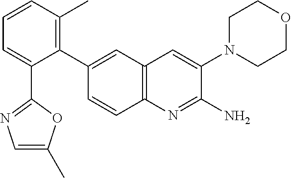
C1(C2=CC3=C(C=C2)N=C(N)C(N2CCOCC2)=C3)=C(C)C=CC=C1C1=NC=C(C)O1
